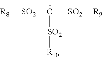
[R8][SO2]C([SO2][R9])[SO2][R10]
